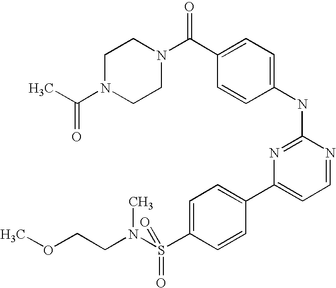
C1N(C(C)=O)CCN(C(C2=CC=C(NC3=NC(C4=CC=C(S(=O)(=O)N(CCOC)C)C=C4)=CC=N3)C=C2)=O)C1
